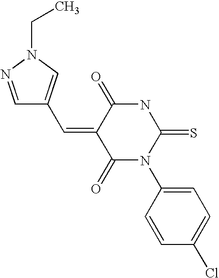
O=C1C(=CC2=CN(CC)N=C2)C(=O)N(C2=CC=C(Cl)C=C2)C(=S)N1
